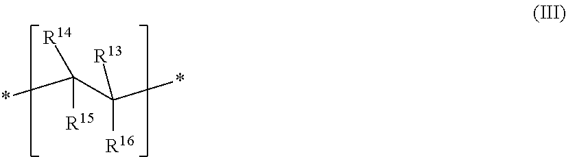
*C([R15])(C([R16])([R13])*)[R14]
